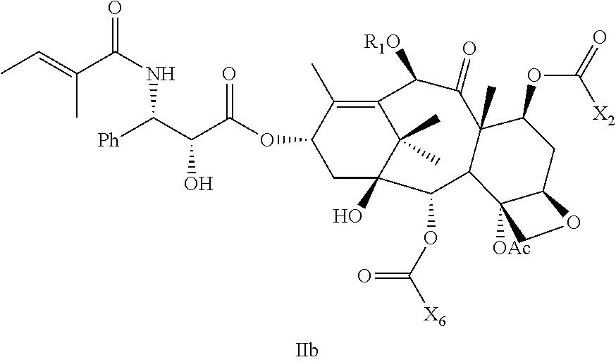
CC=C(C)C(NC([Ph])C(C(OC1CC2(O)C(C)(C)C(=C1C)C([R1O])C(=O)C1(C)C(OC(=O)[X2])CC3C([OAc])(C1C2OC(=O)[X6])CO3)=O)O)=O
